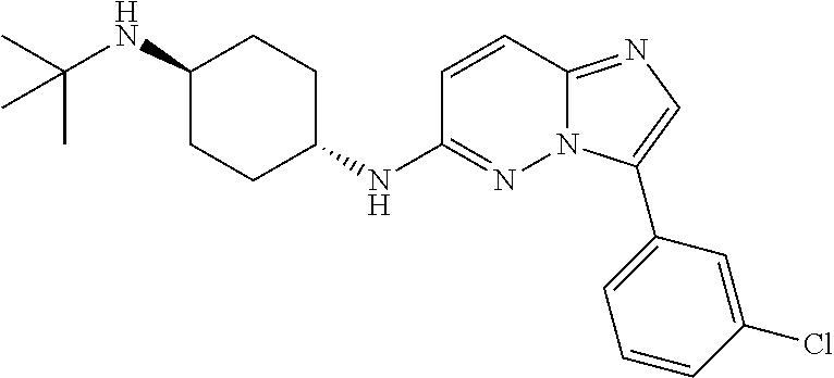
C1(NC(C)(C)C)CCC(NC2=NN3C(=NC=C3C3=CC=CC(Cl)=C3)C=C2)CC1
